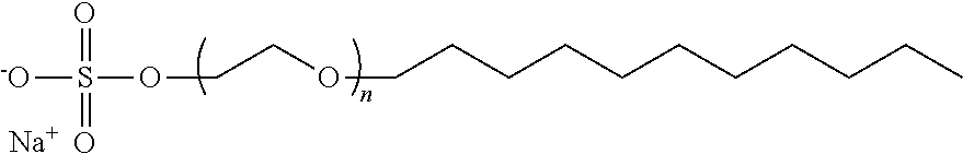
C(CCCCCCCCCC)OCCOS(=O)(=O)[-O].[Na]
